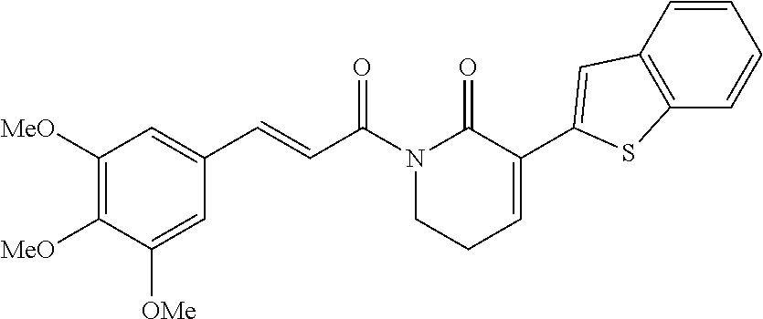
C1([MeO])=C([MeO])C([OMe])=CC(C=CC(N2CCC=C(C3=CC4=C(C=CC=C4)S3)C2=O)=O)=C1
